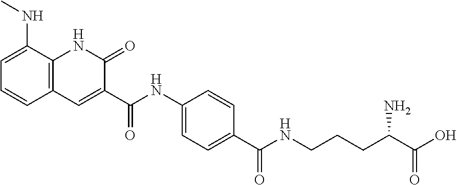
C(=O)(NC1=CC=C(C(NCCCC(C(O)=O)N)=O)C=C1)C1=CC2=C(NC1=O)C(NC)=CC=C2
